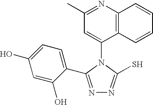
C1(C)=NC2=C(C(N3C(S)=NN=C3C3=CC=C(O)C=C3O)=C1)C=CC=C2
